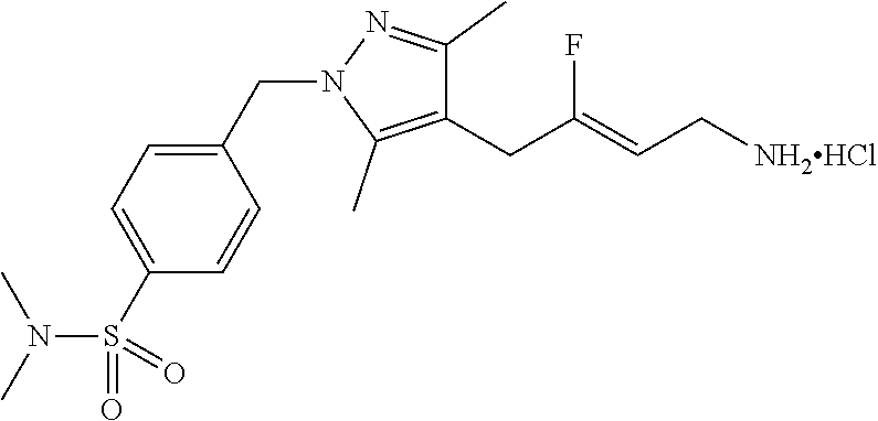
C1(CC(=CC[NH2HCl])F)=C(C)N(CC2=CC=C(S(N(C)C)(=O)=O)C=C2)N=C1C
